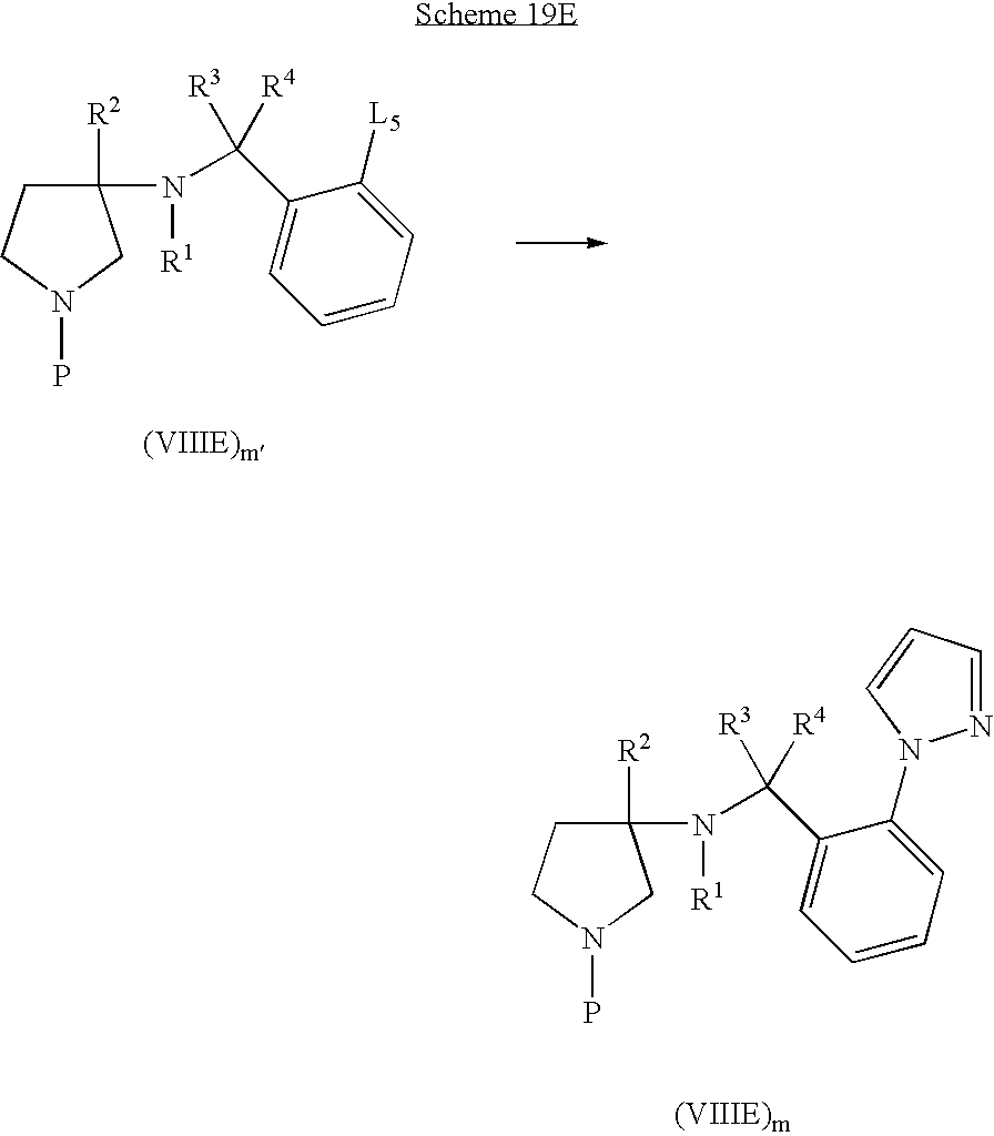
C1([R2])(N(C(C2=CC=CC=C2[L5])([R3])[R4])[R1])CCN(P)C1.C1([R2])(N(C(C2=CC=CC=C2N2N=CC=C2)([R3])[R4])[R1])CCN(P)C1
